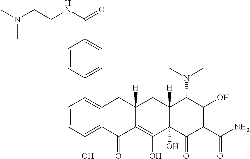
C1=CC(O)=C2C(=C1C1=CC=C(C(NCCN(C)C)=O)C=C1)CC1([H])C(=C(O)C3(O)C([H])(C1)C(N(C)C)C(O)=C(C(N)=O)C3=O)C2=O
